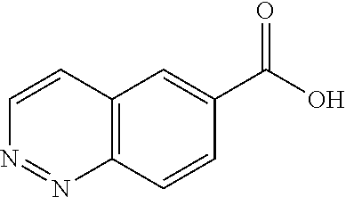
C12=C(C=CC(C(=O)O)=C1)N=NC=C2
